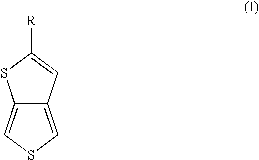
C12=CSC=C1C=C([R])S2
